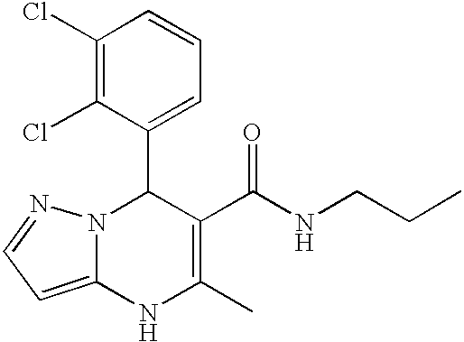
C1(Cl)=C(Cl)C(C2N3C(=CC=N3)NC(C)=C2C(NCCC)=O)=CC=C1
